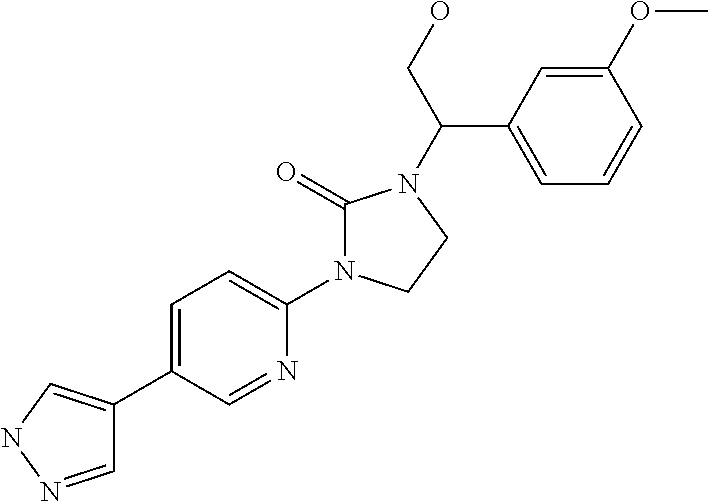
C1=NNC=C1C1=CC=C(N2C(=O)N(C(CO)C3=CC=CC(OC)=C3)CC2)N=C1
